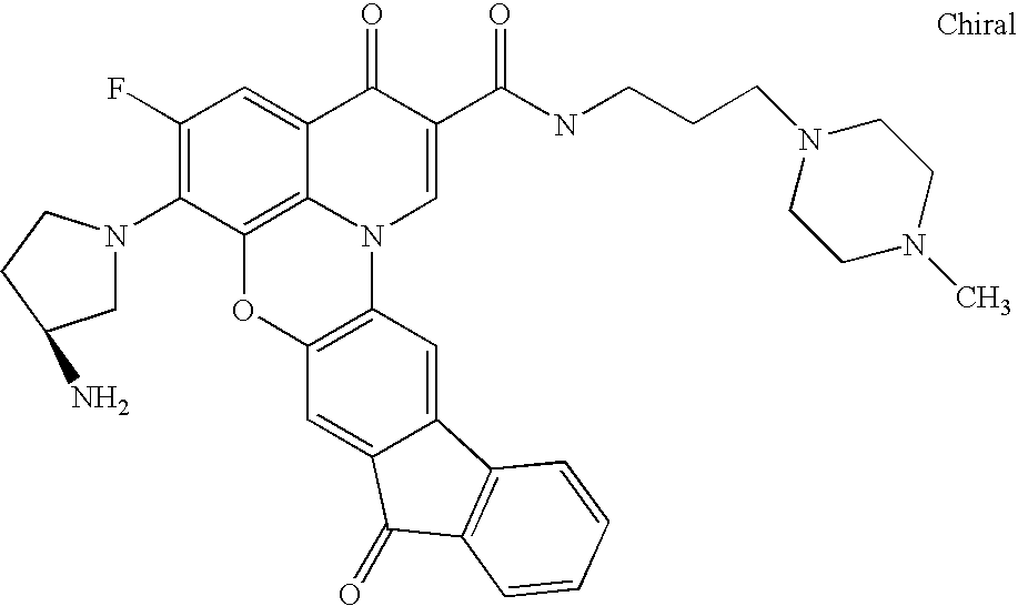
C1(F)=C(N2CC(N)CC2)C2=C3C(=C1)C(=O)C(C(=O)NCCCN1CCN(C)CC1)=CN3C1=C(O2)C=C2C(=C1)C1=C(C2=O)C=CC=C1
